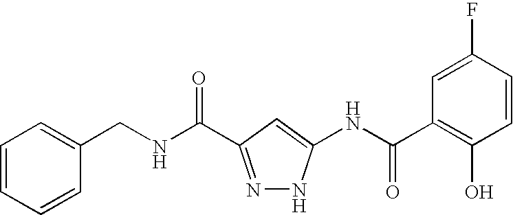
C1=CC=CC(CNC(=O)C2=NNC(NC(C3=C(O)C=CC(F)=C3)=O)=C2)=C1
